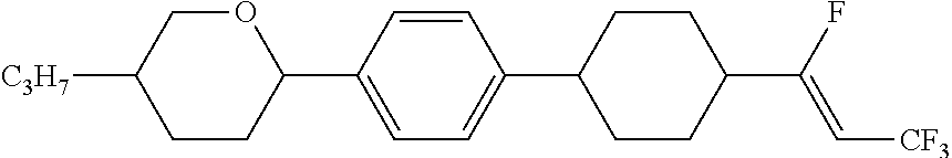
C1CC(C2=CC=C(C3CCC(C(F)=C[CF3])CC3)C=C2)OCC1[C3H7]
